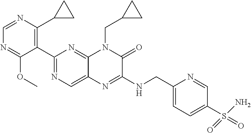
C1(C2=NC=C3C(=N2)N(CC2CC2)C(=O)C(NCC2=CC=C(S(=O)(N)=O)C=N2)=N3)=C(C2CC2)N=CN=C1OC
